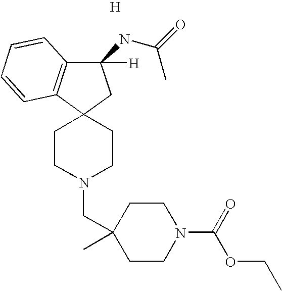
C1(NC(C)=O)([H])C2=C(C3(C1)CCN(CC1(C)CCN(C(OCC)=O)CC1)CC3)C=CC=C2.[H]
